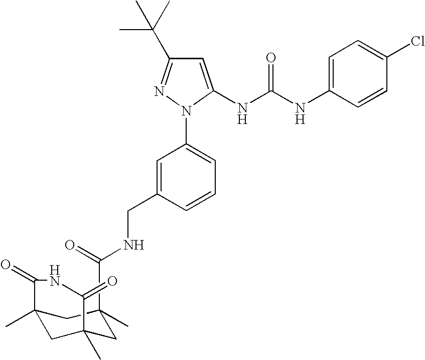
C1=C(CNC(=O)C2(C)CC3(C)CC(C)(C2)C(=O)NC3=O)C=CC=C1N1N=C(C(C)(C)C)C=C1NC(NC1=CC=C(Cl)C=C1)=O
